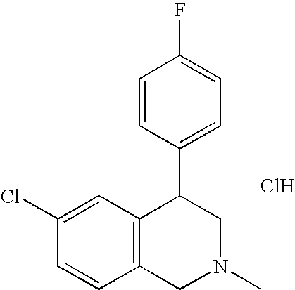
C1(Cl)=CC2=C(C=C1)CN(C)CC2C1=CC=C(F)C=C1.Cl
